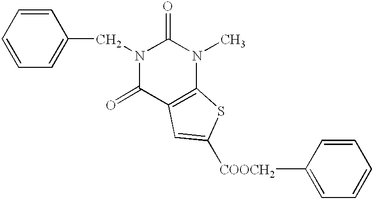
C1(=O)C2=C(N(C)C(=O)N1CC1=CC=CC=C1)SC([COOCH2]C1=CC=CC=C1)=C2
